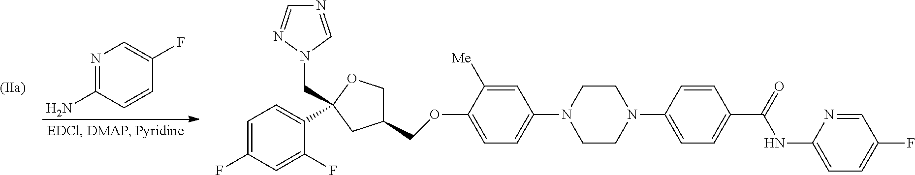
C1=CC(N2CCN(C3=CC=C(OCC4COC(CN5C=NC=N5)(C5=CC=C(F)C=C5F)C4)C([Me])=C3)CC2)=CC=C1C(NC1=CC=C(F)C=N1)=O.N1=C(N)C=CC(F)=C1
